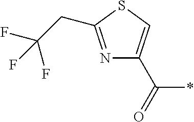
N1=C(CC(F)(F)F)SC=C1C(=O)*
